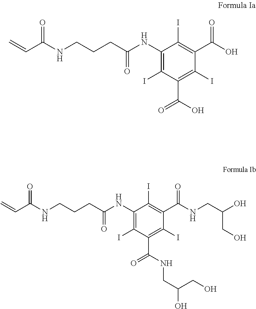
C=CC(NCCCC(=O)NC1=C(I)C(C(O)=O)=C(I)C(C(O)=O)=C1I)=O.C=CC(NCCCC(=O)NC1=C(I)C(C(NCC(CO)O)=O)=C(I)C(C(NCC(O)CO)=O)=C1I)=O
